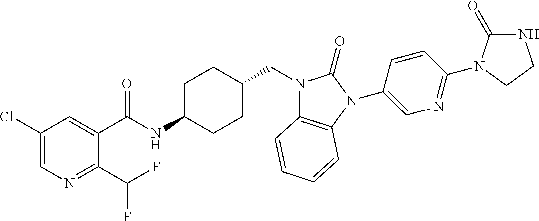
C1(Cl)=CN=C(C(F)F)C(C(NC2CCC(CN3C4=C(N(C5=CN=C(N6C(=O)NCC6)C=C5)C3=O)C=CC=C4)CC2)=O)=C1
